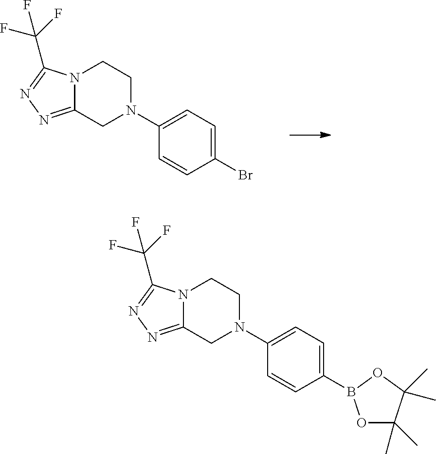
N12C(=NN=C1C(F)(F)F)CN(C1=CC=C(Br)C=C1)CC2.N12C(=NN=C1C(F)(F)F)CN(C1=CC=C(B3OC(C)(C)C(C)(C)O3)C=C1)CC2
